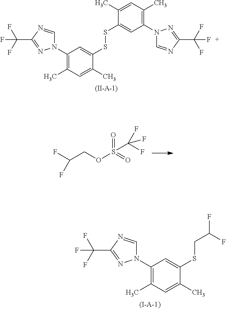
N1(C2=C(C)C=C(C)C(SSC3=CC(N4C=NC(C(F)(F)F)=N4)=C(C)C=C3C)=C2)C=NC(C(F)(F)F)=N1.C1(N2C=NC(C(F)(F)F)=N2)=C(C)C=C(C)C(SCC(F)F)=C1.C(COS(=O)(=O)C(F)(F)F)(F)F
